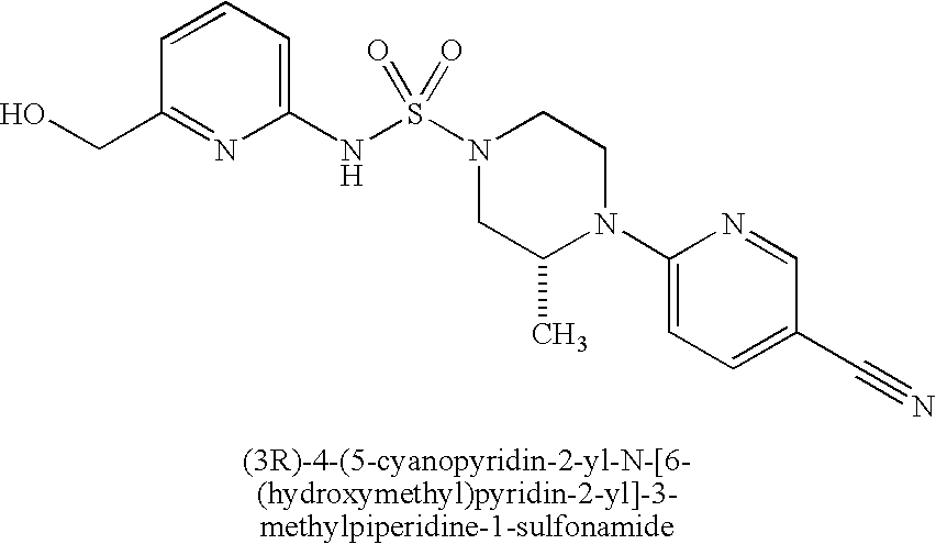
C1=CC=C(NS(N2CC(C)N(C3=CC=C(C#N)C=N3)CC2)(=O)=O)N=C1CO
